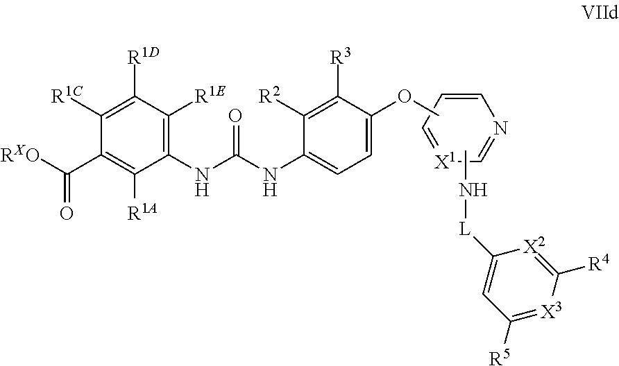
[X1]1=CC=CN=C1.N([L]C1=CC([R5])=[X3]C([R4])=[X2]1)C.C1(NC(NC2=CC=C(OC)C([R3])=C2[R2])=O)=C([R1E])C([R1D])=C([R1C])C(C([RXO])=O)=C1[R1A]
